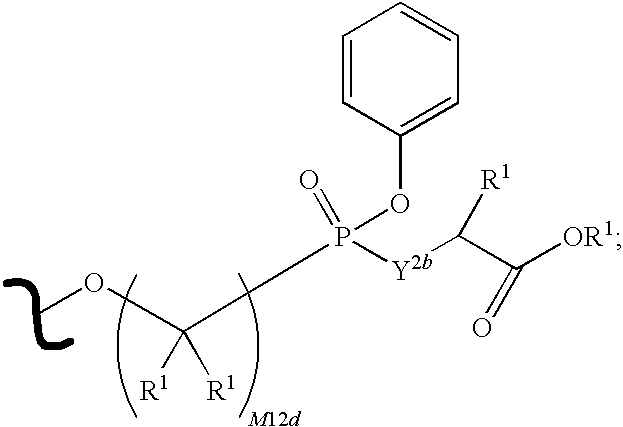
C1=CC(OP(C([R1])([R1])OC)([Y2b]C(C([OR1])=O)[R1])=O)=CC=C1
